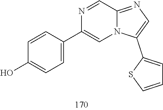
C1(O)=CC=C(C2=CN3C(=NC=C3C3=CC=CS3)C=N2)C=C1
